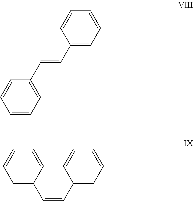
C1=CC=C(C=CC2=CC=CC=C2)C=C1.C(=CC1=CC=CC=C1)C1=CC=CC=C1
